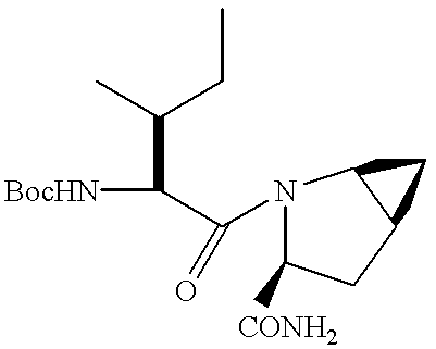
N1(C(C([BocHN])C(C)CC)=O)C([CONH2])CC2C1C2
